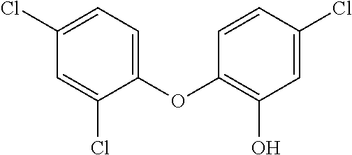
C1=C(Cl)C=C(Cl)C(OC2=C(O)C=C(Cl)C=C2)=C1
